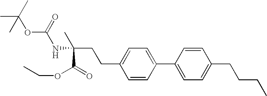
CC(C)(OC(NC(CCC1=CC=C(C2=CC=C(CCCC)C=C2)C=C1)(C)C(=O)OCC)=O)C
